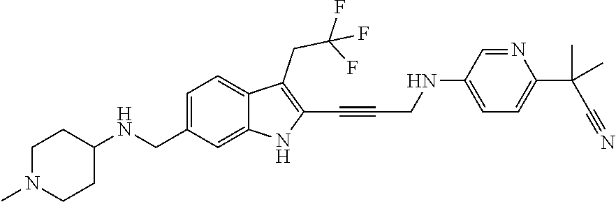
C1=C(CNC2CCN(C)CC2)C=C2C(=C1)C(CC(F)(F)F)=C(C#CCNC1=CC=C(C(C#N)(C)C)N=C1)N2
